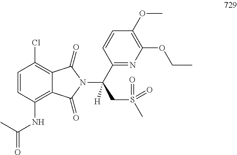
C1=CC(NC(=O)C)=C2C(=C1Cl)C(=O)N(C(C1=NC(OCC)=C(OC)C=C1)(CS(C)(=O)=O)[H])C2=O
